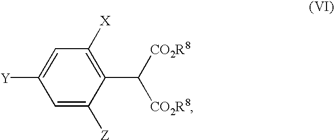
C1=C([Z])C(C([CO2R8])[CO2R8])=C([X])C=C1[Y]
